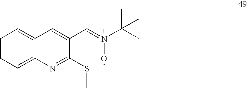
C12=CC=CC=C1N=C(SC)C(C=N(C(C)(C)C)O)=C2
